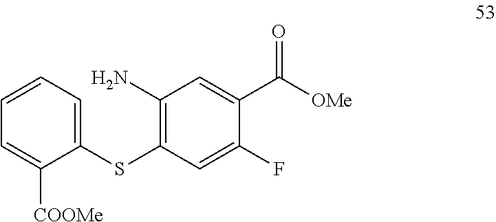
C1=CC=C(SC2=C(N)C=C(C([OMe])=O)C(F)=C2)C([COOMe])=C1
